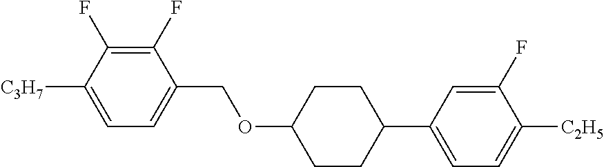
C1(F)=C(F)C([C3H7])=CC=C1COC1CCC(C2=CC=C([C2H5])C(F)=C2)CC1
